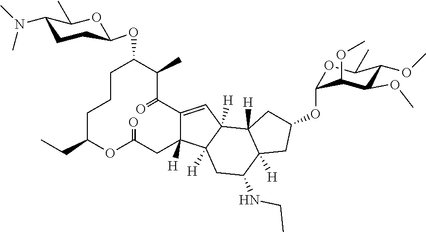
C1C(CC)OC(=O)CC2([H])C(=CC3([H])C2([H])CC(NCC)C2([H])C3([H])CC(OC3OC(C)C(OC)C(OC)C3OC)C2)C(=O)C(C)C(OC2CCC(N(C)C)C(C)O2)CC1
